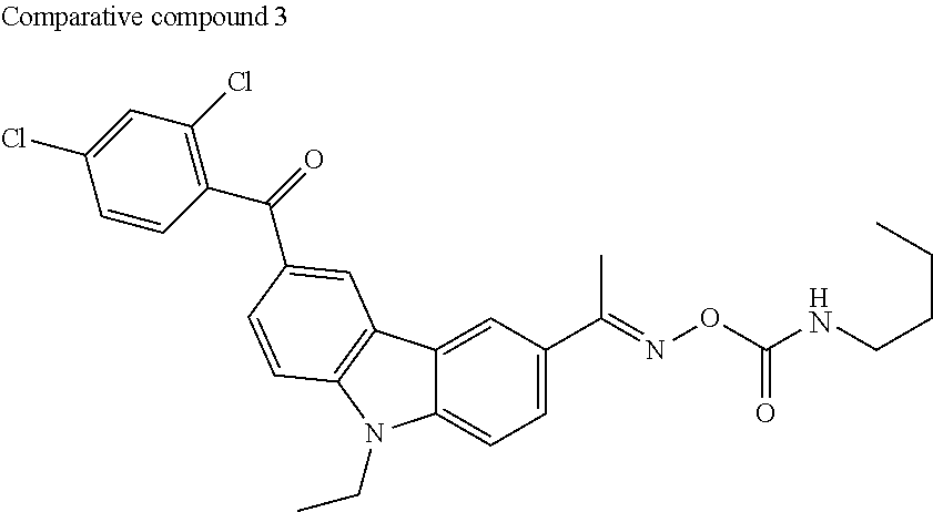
C1=C(C(=NOC(NCCCC)=O)C)C=C2C(=C1)N(CC)C1=C2C=C(C(C2=C(Cl)C=C(Cl)C=C2)=O)C=C1
